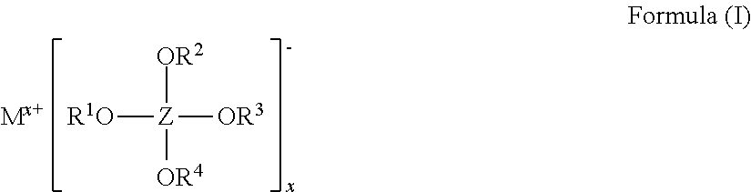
[OR2][Z]([R1O])([OR3])[OR4].[Mx+]
